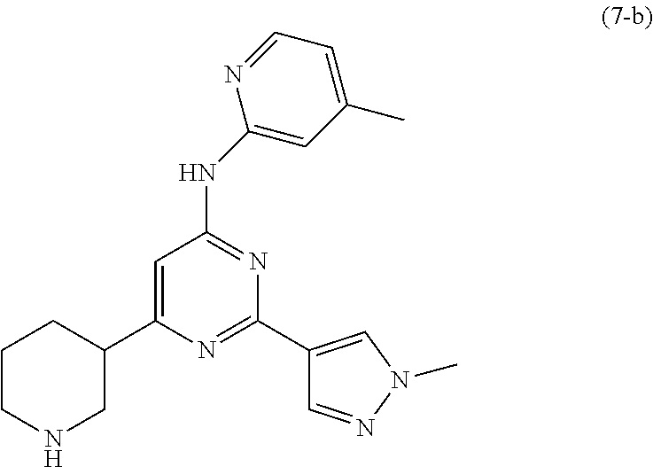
C1CNCC(C2=CC(NC3=CC(C)=CC=N3)=NC(C3=CN(C)N=C3)=N2)C1
